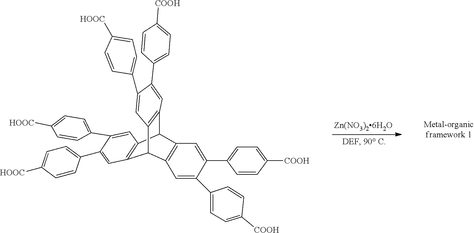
C12=C(C3C4=C(C1C1=C3C=C(C3=CC=C([COOH])C=C3)C(C3=CC=C([COOH])C=C3)=C1)C=C(C1=CC=C([HOOC])C=C1)C(C1=CC=C([COOH])C=C1)=C4)C=C(C1=CC=C([HOOC])C=C1)C(C1=CC=C([HOOC])C=C1)=C2
